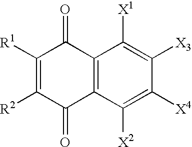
C1([R1])=C([R2])C(=O)C2=C(C1=O)C([X1])=C([X3])C([X4])=C2[X2]
